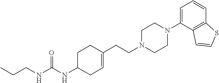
C(=O)(NC1CC=C(CCN2CCN(C3=CC=CC4=C3C=CS4)CC2)CC1)NCCC
